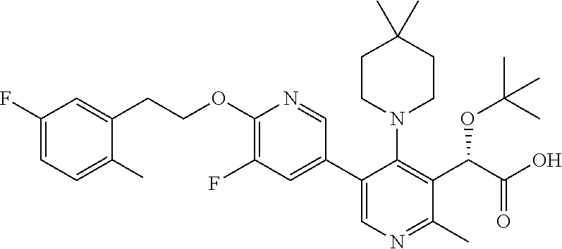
C1(C2=CN=C(C)C(C(C(O)=O)OC(C)(C)C)=C2N2CCC(C)(C)CC2)=CC(F)=C(OCCC2=CC(F)=CC=C2C)N=C1
